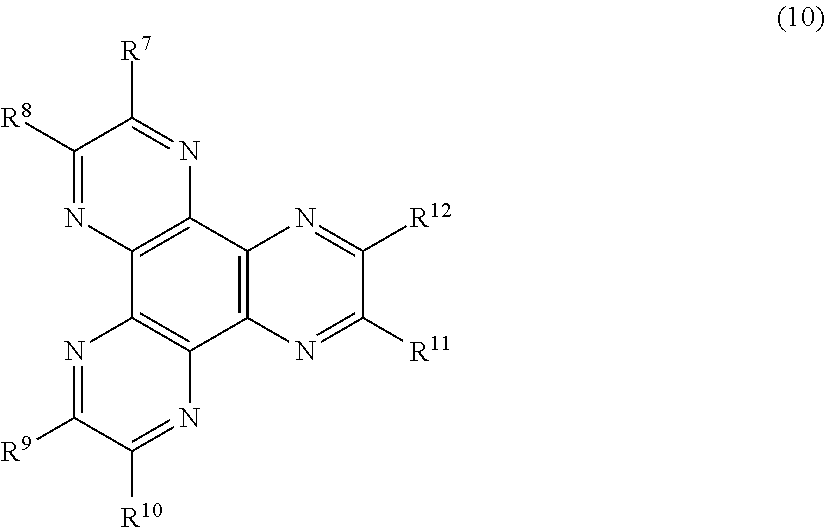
C12=C(C3=C(C4=C1N=C([R10])C([R9])=N4)N=C([R8])C([R7])=N3)N=C([R12])C([R11])=N2
